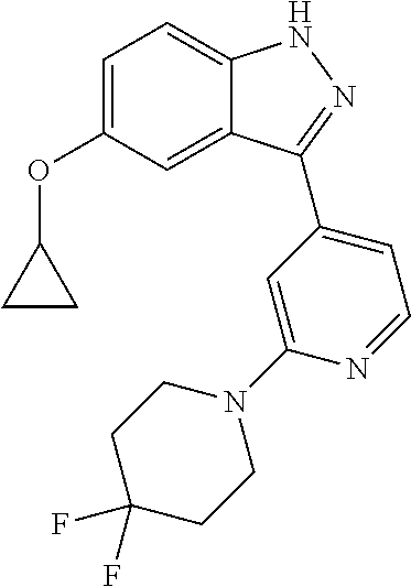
C1=C(OC2CC2)C=C2C(=C1)NN=C2C1=CC=NC(N2CCC(F)(F)CC2)=C1
